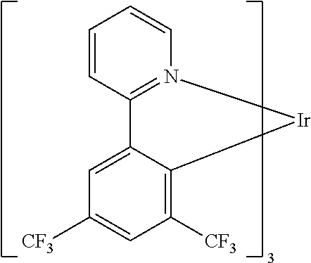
C1([CF3])=C2C(=CC([CF3])=C1)C1=N(C=CC=C1)[Ir]2
